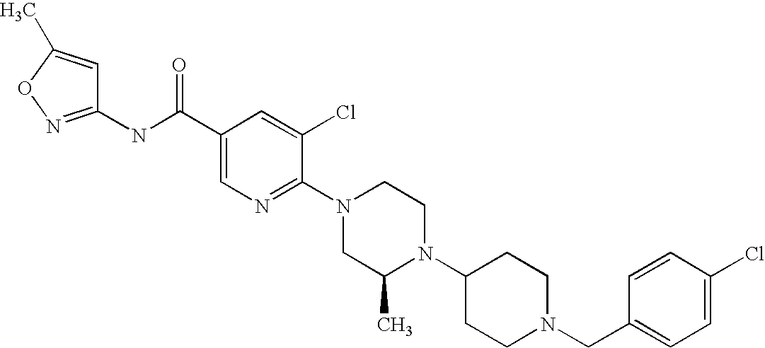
C1(Cl)=CC=C(CN2CCC(N3C(C)CN(C4=NC=C(C(NC5=NOC(C)=C5)=O)C=C4Cl)CC3)CC2)C=C1
